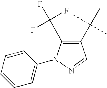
C1(C(F)(F)F)=C(C(C)(C)C)C=NN1C1=CC=CC=C1
